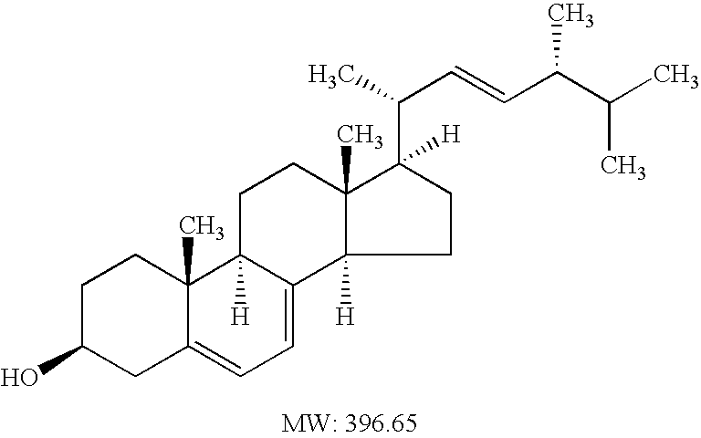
C1C(O)CC2=CC=C3C([H])(C2(C)C1)CCC1(C)C3([H])CCC1(C(C)C=CC(C(C)C)C)[H]
